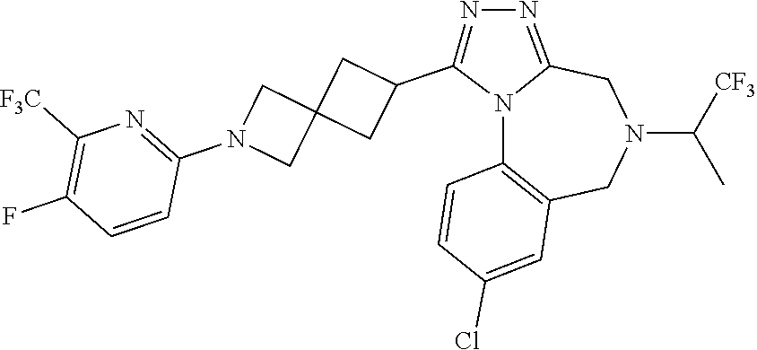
N12C3=C(CN(C([CF3])C)CC1=NN=C2C1CC2(C1)CN(C1=NC([F3C])=C(F)C=C1)C2)C=C(Cl)C=C3
